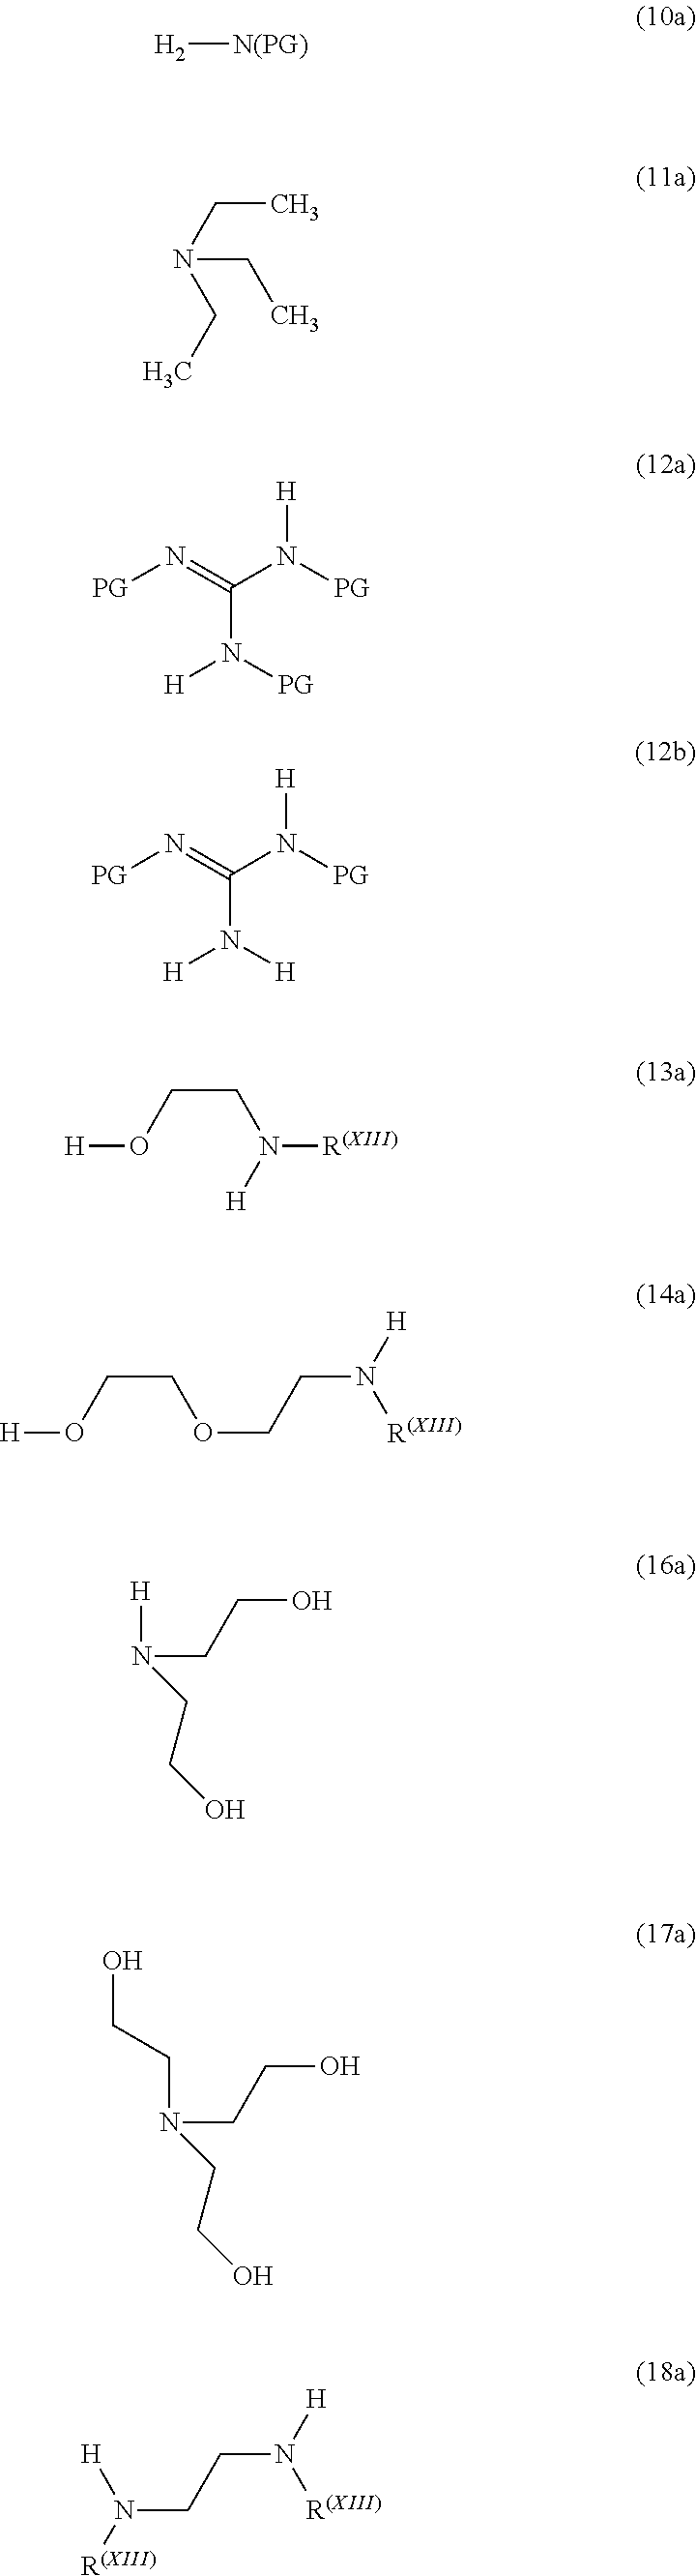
[H2][N(PG)].N(CC)(CC)CC.[H]N([PG])C(=N[PG])N([PG])[H].[H]OCCN([R(XIII)])[H].[H]OCCOCCN([R(XIII)])[H].[H]N(CCO)CCO.C(N(CCO)CCO)CO.N(CCN([R(XIII)])[H])([H])[R(XIII)].[H]N([PG])C(=N[PG])N([H])[H]
